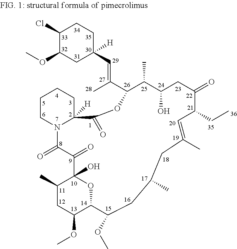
C1(Cl)C(OC)CC(C=C(C2C(C)C(O)CC(=O)C(CC)C=C(C)CC(C)CC(OC)C3C(OC)CC(C)C(O)(C(=O)C(=O)N4CCCCC4([H])C(=O)O2)O3)C)([H])CC1
